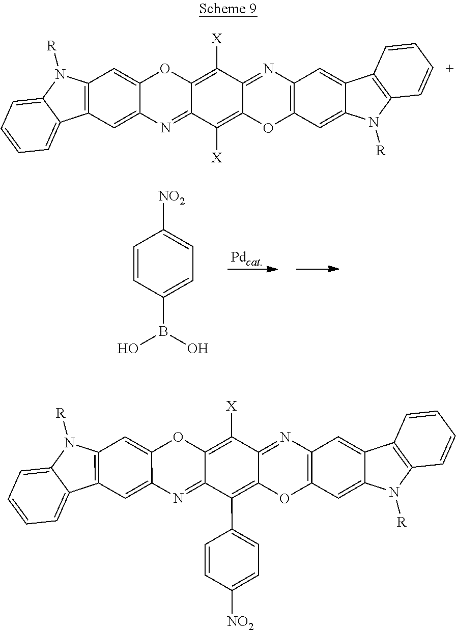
C12=C(N([R])C3=CC=CC=C13)C=C1C(=C2)N=C2C([X])=C3C(=NC4=C(O3)C=C3C(=C4)C4=C(N3[R])C=CC=C4)C([X])=C2O1.[Pdcat].C1=CC(B(O)O)=CC=C1[NO2].C12=C(N([R])C3=CC=CC=C13)C=C1C(=C2)N=C2C(=C([X])C3=NC4=C(OC3=C2C2=CC=C([NO2])C=C2)C=C2C(=C4)C3=C(N2[R])C=CC=C3)O1
